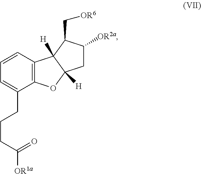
C1=CC2=C(C(CCCC([OR1a])=O)=C1)OC1([H])C2([H])C(C[OR6])C([OR2a])C1
